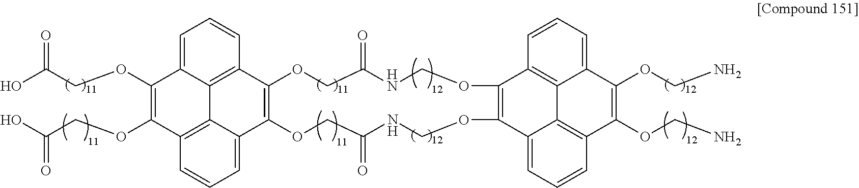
OC(COC1=C(OCC(O)=O)C2=C3C4=C(C5=C(C3=CC=C2)OCC(=O)NCOC2=C(OCNC(=O)CO5)C3=C5C6=C(C(OCN)=C(OCN)C5=CC=C3)C=CC=C26)C=CC=C14)=O
